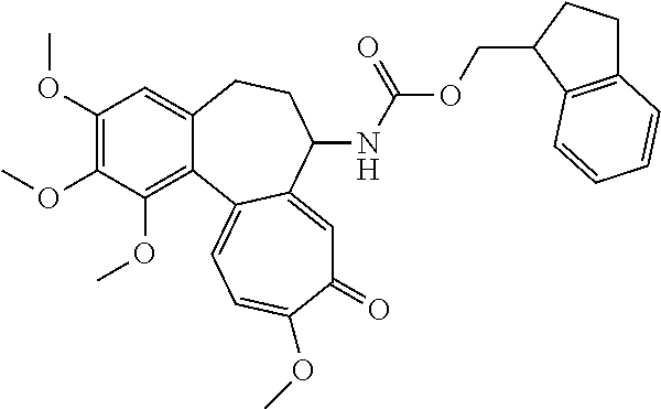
C1(OC)=C(OC)C(OC)=C2C(=C1)CCC(NC(OCC1C3=C(CC1)C=CC=C3)=O)C1=CC(=O)C(OC)=CC=C21
